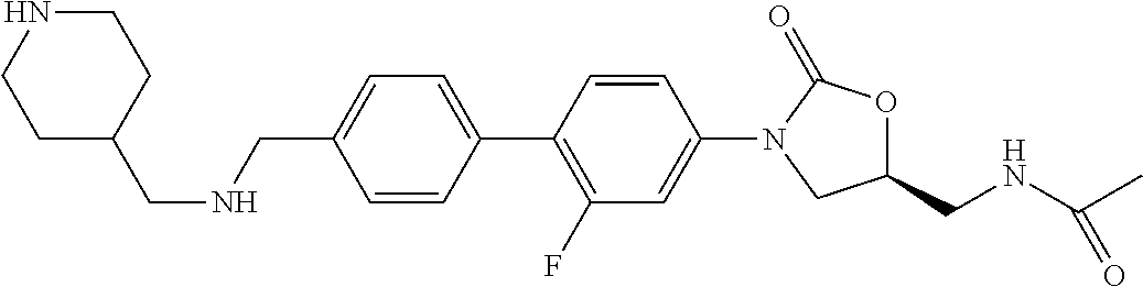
C1=CC(C2=C(F)C=C(N3CC(CNC(C)=O)OC3=O)C=C2)=CC=C1CNCC1CCNCC1
